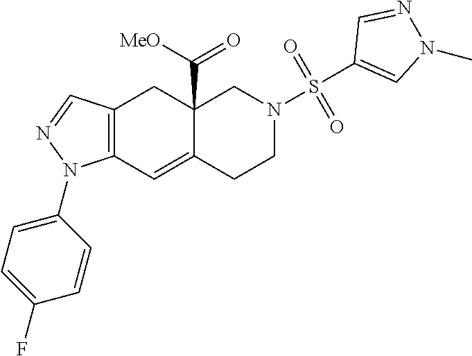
C12=C(C=C3C(C([MeO])=O)(C1)CN(S(C1=CN(C)N=C1)(=O)=O)CC3)N(C1=CC=C(F)C=C1)N=C2
